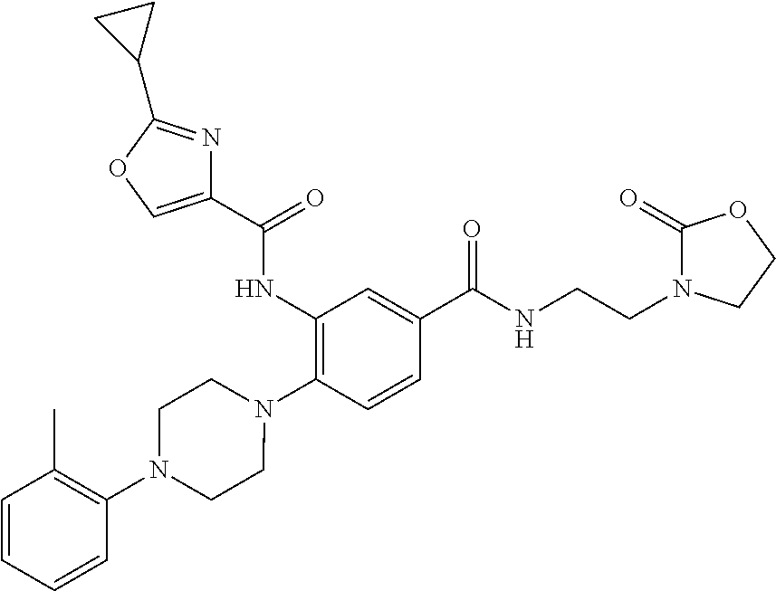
C1(NC(=O)C2=COC(C3CC3)=N2)=C(N2CCN(C3=C(C)C=CC=C3)CC2)C=CC(C(NCCN2C(=O)OCC2)=O)=C1
